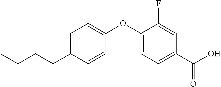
C1=C(CCCC)C=CC(OC2=CC=C(C(O)=O)C=C2F)=C1
